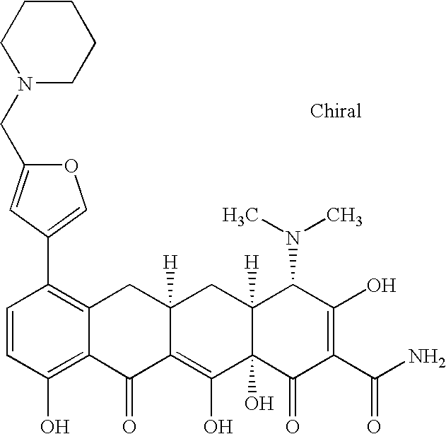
C1=CC(O)=C2C(=C1C1=COC(CN3CCCCC3)=C1)CC1([H])C(=C(O)C3(O)C([H])(C1)C(N(C)C)C(O)=C(C(N)=O)C3=O)C2=O
